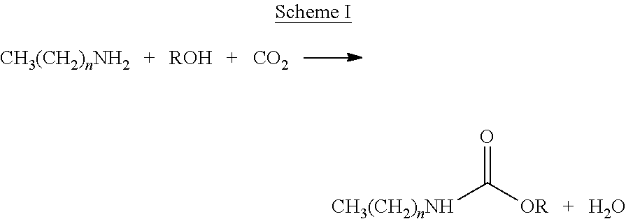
[ROH].[CO2].[CH3(CH2)nNH]C([OR])=O.O
